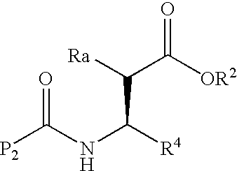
O=C(NC(C([Ra])C([OR2])=O)[R4])[P2]
